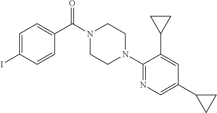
C1=C(I)C=CC(C(N2CCN(C3=NC=C(C4CC4)C=C3C3CC3)CC2)=O)=C1
